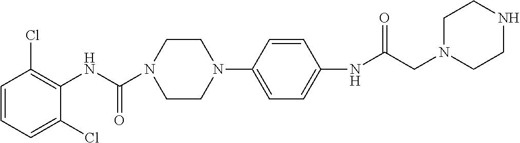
C1=CC=C(Cl)C(NC(N2CCN(C3=CC=C(NC(CN4CCNCC4)=O)C=C3)CC2)=O)=C1Cl
